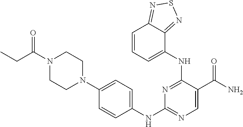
C1=CC(NC2=NC=C(C(N)=O)C(NC3=CC=CC4=NSN=C34)=N2)=CC=C1N1CCN(C(=O)CC)CC1
